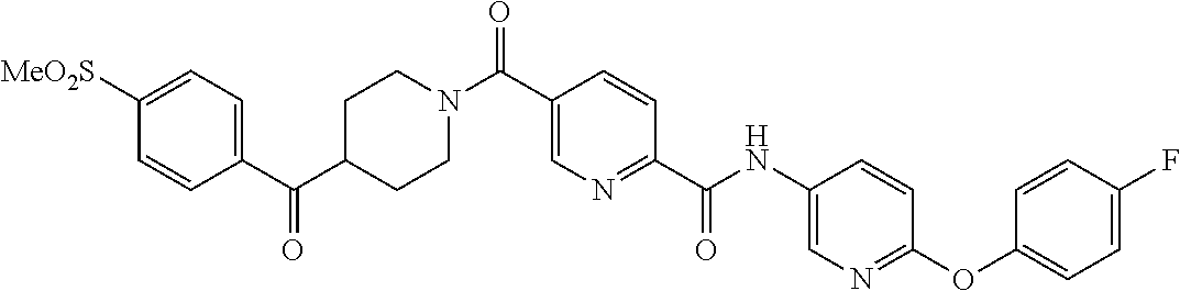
C1=CC(C(C2CCN(C(C3=CN=C(C(NC4=CN=C(OC5=CC=C(F)C=C5)C=C4)=O)C=C3)=O)CC2)=O)=CC=C1[MeO2S]
